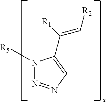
N1([R5])N=NC=C1C(=C[R2])[R1]
